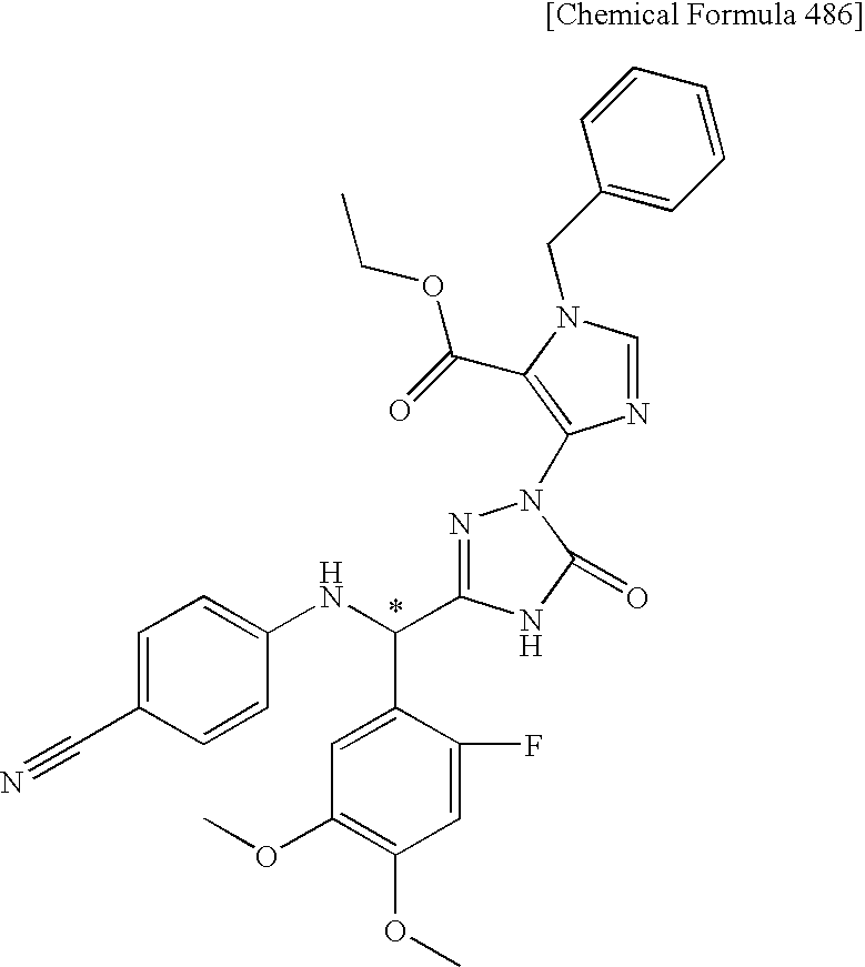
C1=C(C#N)C=CC(NC(C2=CC(OC)=C(OC)C=C2F)C2=NN(C3=C(C(=O)OCC)N(CC4=CC=CC=C4)C=N3)C(=O)N2)=C1
